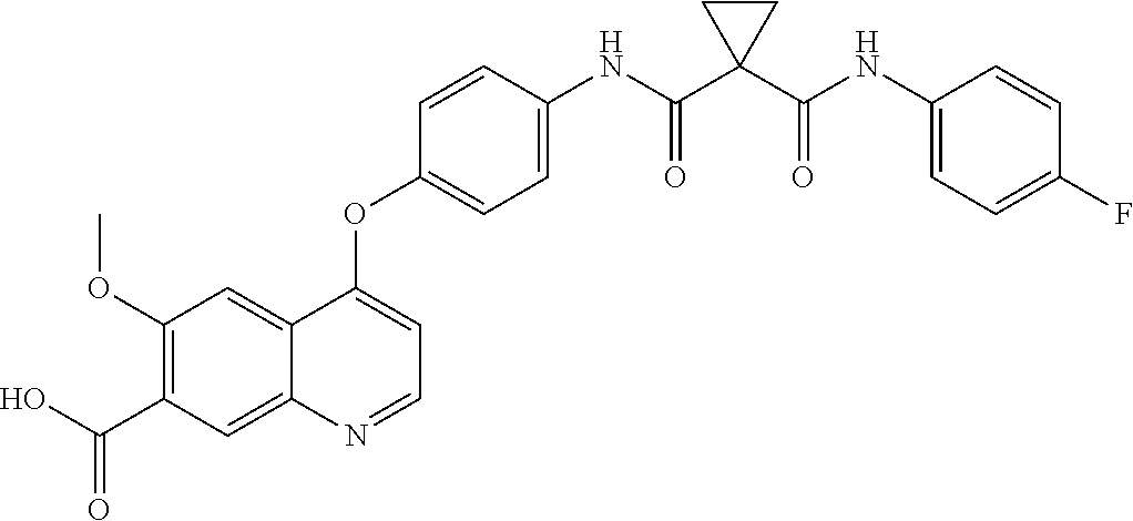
C12=CC(OC)=C(C(O)=O)C=C1N=CC=C2OC1=CC=C(NC(C2(C(NC3=CC=C(F)C=C3)=O)CC2)=O)C=C1
